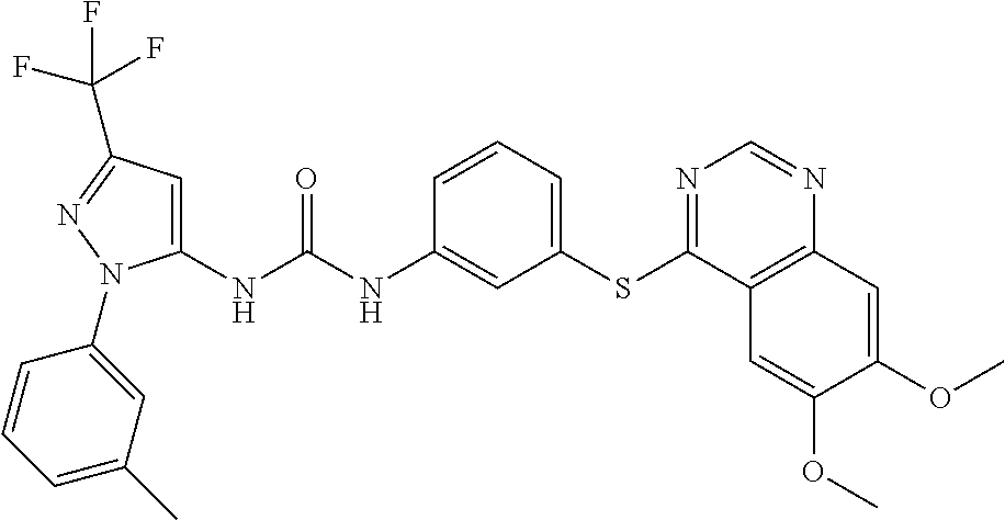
C1(NC(NC2=CC(SC3=NC=NC4=C3C=C(OC)C(OC)=C4)=CC=C2)=O)=CC(C(F)(F)F)=NN1C1=CC(C)=CC=C1
